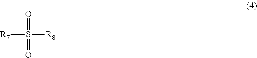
[R7]S([R8])(=O)=O
